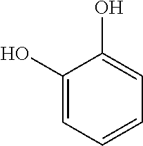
C1(O)=CC=CC=C1O
